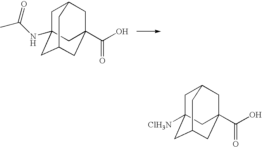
C1C2(NC(C)=O)CC3CC(C(O)=O)(CC1C3)C2.C1C2([ClH3N])CC3CC(C(O)=O)(CC1C3)C2
